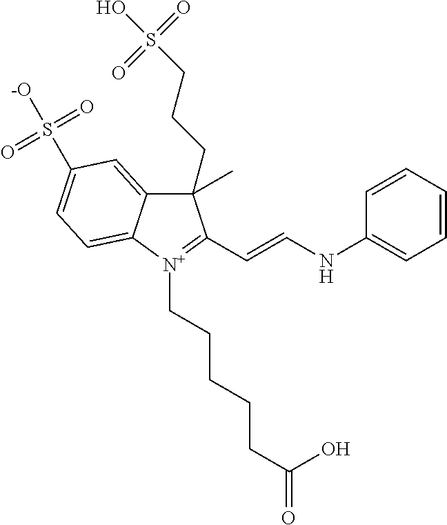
C1(C)(CCCS(=O)(=O)O)C2=CC(S(=O)(=O)[-O])=CC=C2[N+](CCCCCC(=O)O)=C1C=CNC1=CC=CC=C1
